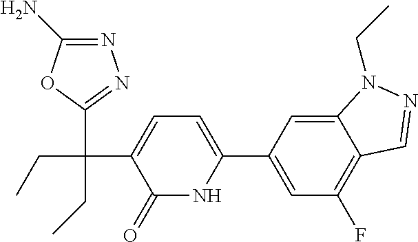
C12=CC(C3=CC=C(C(CC)(C4=NN=C(N)O4)CC)C(=O)N3)=CC(F)=C1C=NN2CC
